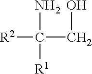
[R2]C(CO)(N)[R1]
